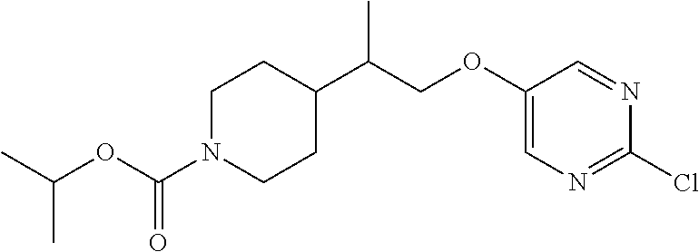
C1N(C(OC(C)C)=O)CCC(C(COC2=CN=C(Cl)N=C2)C)C1
